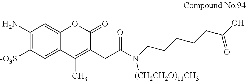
C1(N)=C([-O3S])C=C2C(=C1)OC(=O)C(CC(N(CCCCCC(O)=O)[(CH2CH2O)11CH3])=O)=C2C
